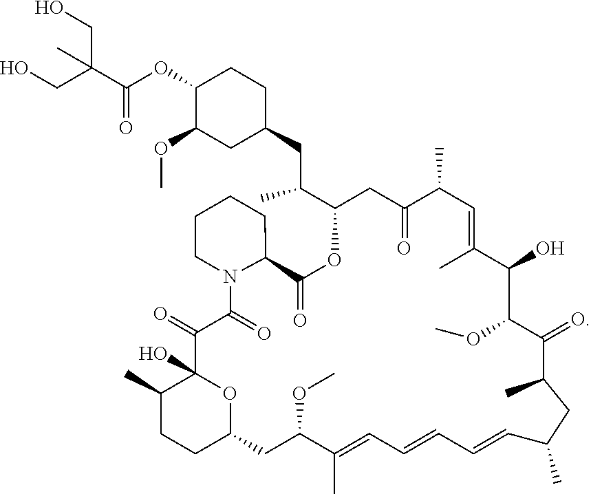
C1C2CC(OC)C(C)=CC=CC=CC(C)CC(C)C(=O)C(OC)C(O)C(C)=CC(C)C(=O)CC(C(CC3CCC(OC(=O)C(CO)(CO)C)C(OC)C3)C)OC(=O)C3N(C(=O)C(=O)C(O)(O2)C(C)C1)CCCC3
